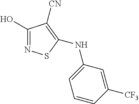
C1(O)=NSC(NC2=CC=CC([CF3])=C2)=C1[CN]
